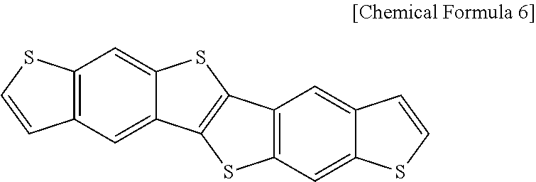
C12=C(C=C3C(=C1)SC1=C3SC3=C1C=C1C(=C3)SC=C1)C=CS2
